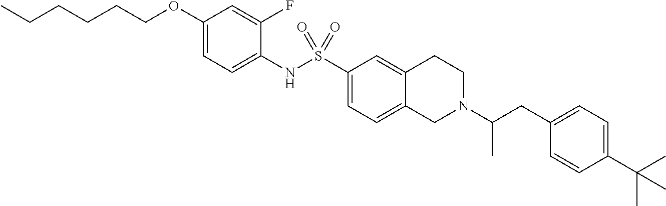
C1(OCCCCCC)=CC=C(NS(C2=CC=C3C(=C2)CCN(C(CC2=CC=C(C(C)(C)C)C=C2)C)C3)(=O)=O)C(F)=C1
